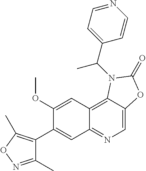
C1(OC)=CC2=C3C(=CN=C2C=C1C1=C(C)ON=C1C)OC(=O)N3C(C1=CC=NC=C1)C
